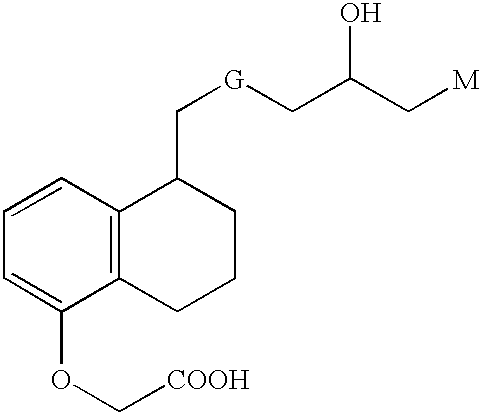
C1=CC=C(OC[COOH])C2=C1C(C[G]CC(C[M])O)CCC2
